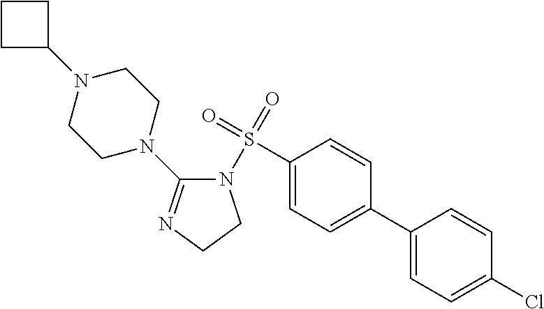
C1(S(=O)(=O)N2C(N3CCN(C4CCC4)CC3)=NCC2)=CC=C(C2=CC=C(Cl)C=C2)C=C1
